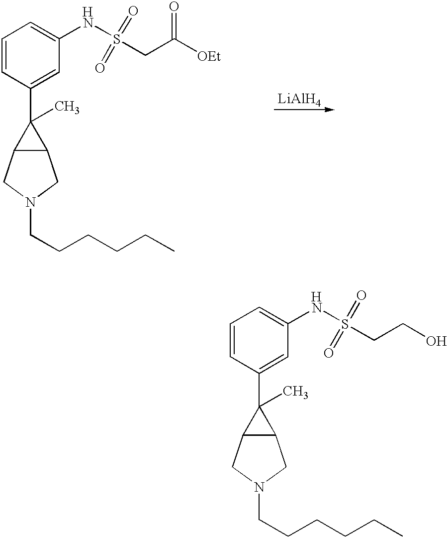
C1=CC(C2(C)C3C2CN(CCCCCC)C3)=CC(NS(CC(=O)[OEt])(=O)=O)=C1.[LiAlH4].[H].C1=CC(C2(C)C3C2CN(CCCCCC)C3)=CC(NS(CCO)(=O)=O)=C1.[H]
